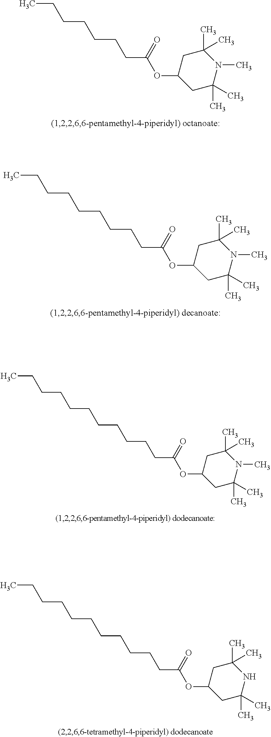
C1C(OC(CCCCCCC)=O)CC(C)(C)N(C)C1(C)C.C1C(OC(CCCCCCCCC)=O)CC(C)(C)N(C)C1(C)C.C1C(OC(CCCCCCCCCCC)=O)CC(C)(C)N(C)C1(C)C.C1C(OC(CCCCCCCCCCC)=O)CC(C)(C)NC1(C)C
